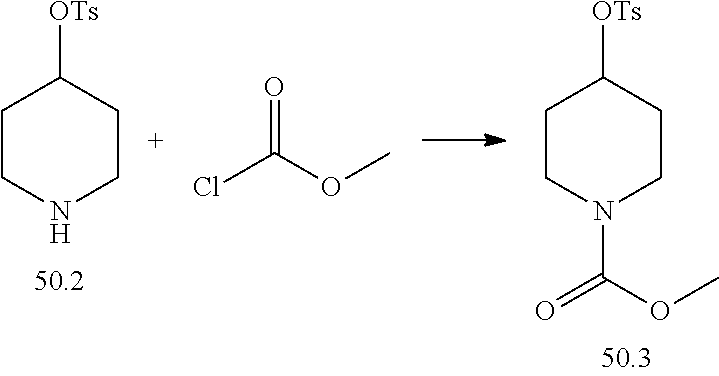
[OTs]C1CCNCC1.O=C(OC)Cl.[OTs]C1CCN(C(OC)=O)CC1
